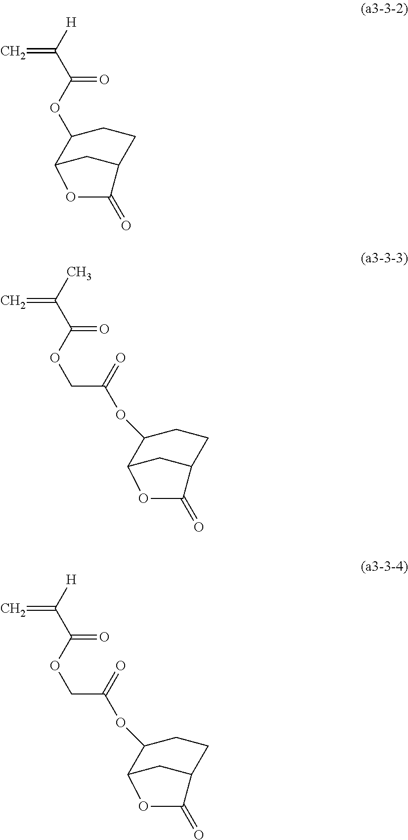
C=C([H])C(=O)OC1C2CC(CC1)C(=O)O2.C=C(C)C(=O)OCC(OC1C2CC(CC1)C(=O)O2)=O.C=C([H])C(=O)OCC(OC1C2CC(CC1)C(=O)O2)=O
